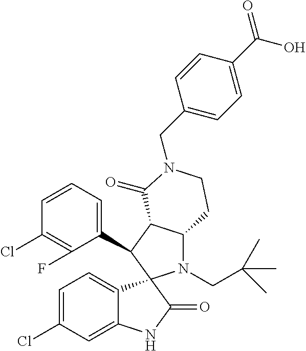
C1(C2C3C(N(CC(C)(C)C)C24C2=CC=C(Cl)C=C2NC4=O)CCN(CC2=CC=C(C(=O)O)C=C2)C3=O)=CC=CC(Cl)=C1F
